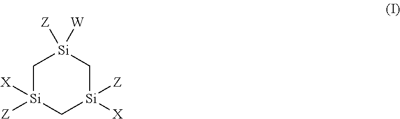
C1[Si]([X])([Z])C[Si]([X])([Z])C[Si]1([Z])[W]
